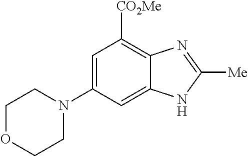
C1OCCN(C2=CC([CO2Me])=C3C(=C2)NC([Me])=N3)C1
